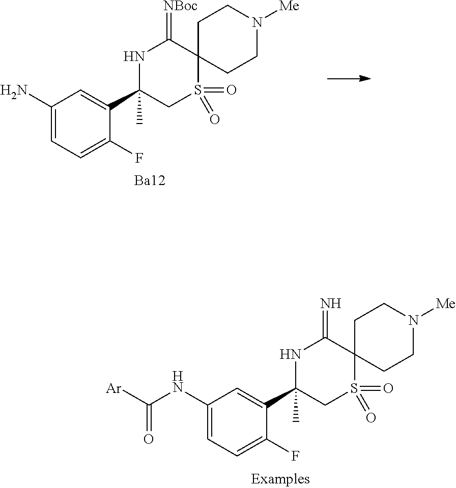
C1(N)=CC=C(F)C(C2(C)CS(=O)(=O)C3(C(=[NBoc])N2)CCN([Me])CC3)=C1.[Ba12].C1(NC([Ar])=O)=CC=C(F)C(C2(C)CS(=O)(=O)C3(C(=N)N2)CCN([Me])CC3)=C1
